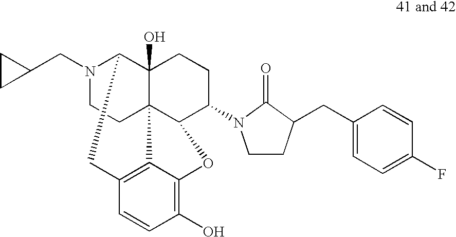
N1(CC2CC2)CCC23C4(O)C1CC1=C2C(=C(O)C=C1)OC3C(N1CCC(CC2=CC=C(F)C=C2)C1=O)CC4
